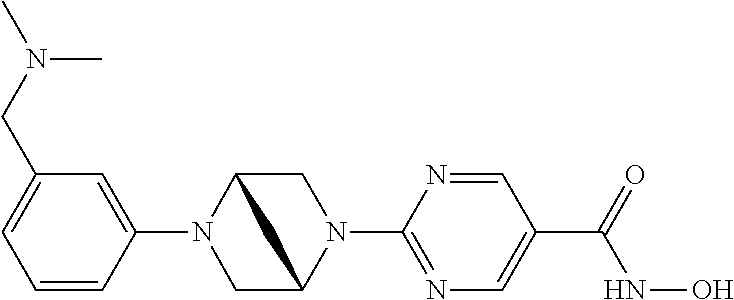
C1(N2CC3N(C4=NC=C(C(NO)=O)C=N4)CC2C3)=CC(CN(C)C)=CC=C1
